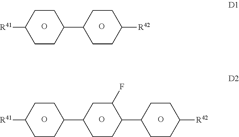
O.[R41]C1CCC(C2CCC([R42])CC2)CC1.O.O.[R41]C1CCC(C2CCC(C3CCC([R42])CC3)C(F)C2)CC1.O.O
